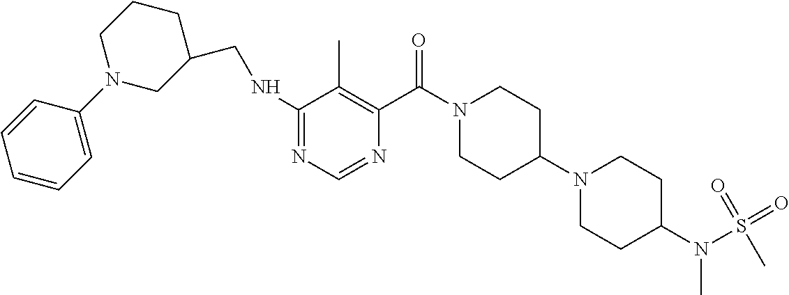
C1(NCC2CCCN(C3=CC=CC=C3)C2)=NC=NC(C(N2CCC(N3CCC(N(S(=O)(=O)C)C)CC3)CC2)=O)=C1C
